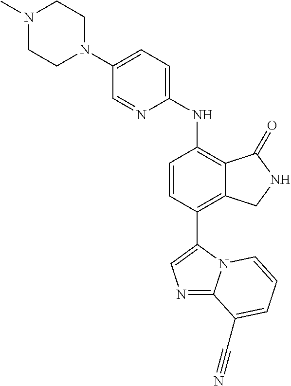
C1(N2CCN(C)CC2)=CC=C(NC2=C3C(=C(C4=CN=C5N4C=CC=C5C#N)C=C2)CNC3=O)N=C1
